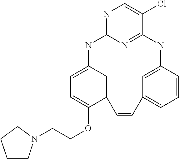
N1=C2N=C(C(Cl)=C1)NC1=CC(=CC=C1)C=CC1=CC(=CC=C1OCCN1CCCC1)N2
